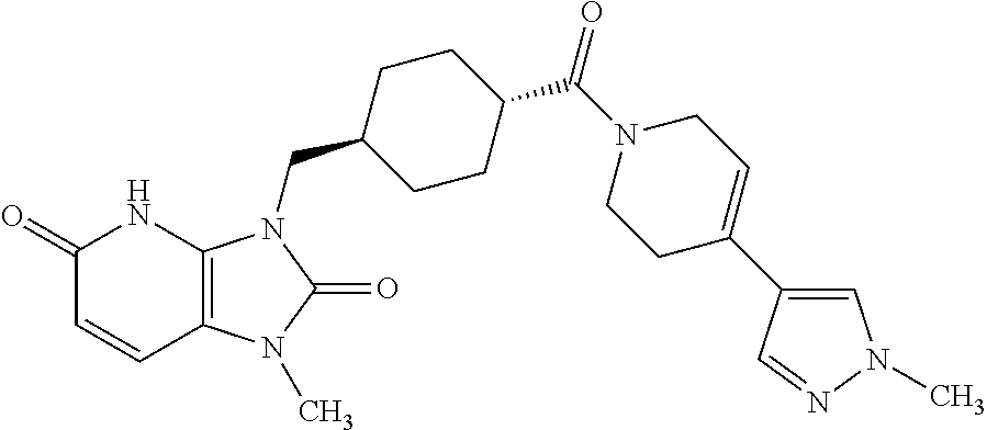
C1(=O)C=CC2=C(N1)N(CC1CCC(C(N3CC=C(C4=CN(C)N=C4)CC3)=O)CC1)C(=O)N2C
